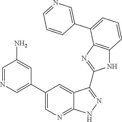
C1=NC=C(C2=CN=C3C(=C2)C(C2=NC4=C(N2)C=CC=C4C2=CN=CC=C2)=NN3)C=C1N
